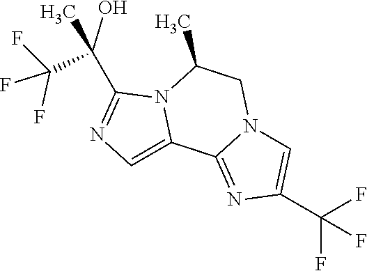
FC(F)(F)C(C)(C1=NC=C2N1C(C)CN1C2=NC(C(F)(F)F)=C1)O
